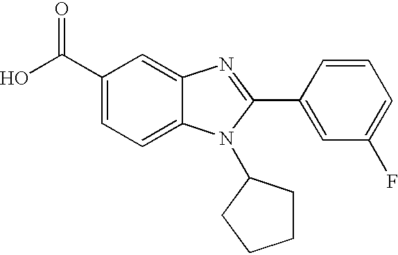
C1(C(O)=O)=CC=C2C(=C1)N=C(C1=CC(F)=CC=C1)N2C1CCCC1
